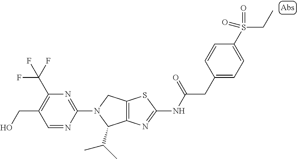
C12=C(N=C(NC(CC3=CC=C(S(=O)(=O)CC)C=C3)=O)S1)C(C(C)C)N(C1=NC(C(F)(F)F)=C(CO)C=N1)C2
